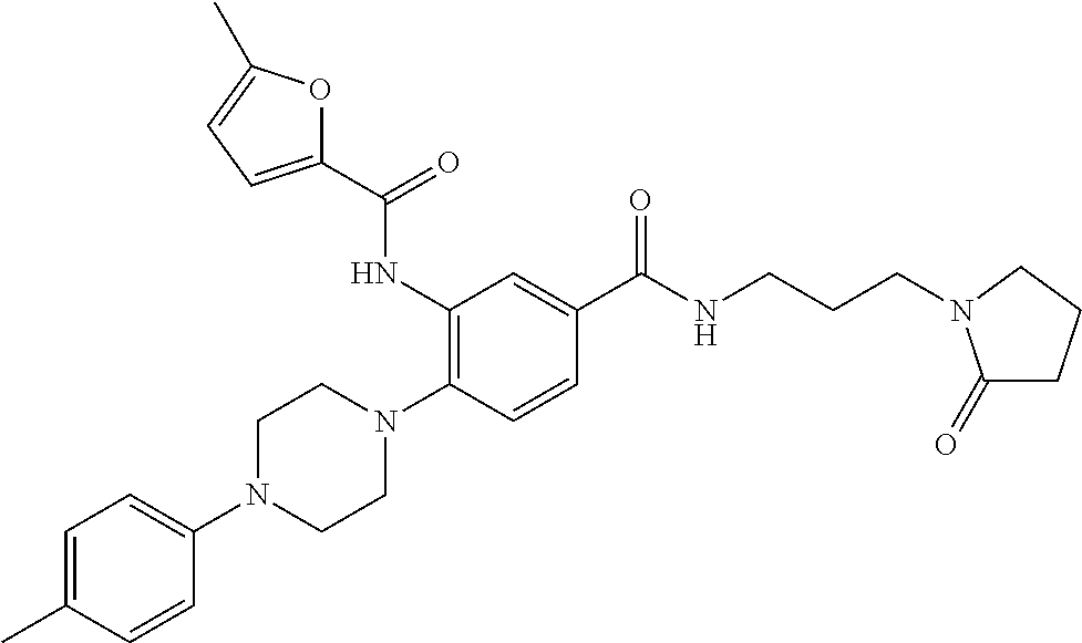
N1(C2=CC=C(C)C=C2)CCN(C2=C(NC(C3=CC=C(C)O3)=O)C=C(C(NCCCN3C(=O)CCC3)=O)C=C2)CC1
